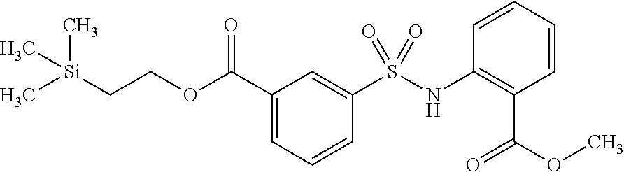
C1(C(=O)OCC[Si](C)(C)C)=CC=CC(S(=O)(NC2=C(C(=O)OC)C=CC=C2)=O)=C1
